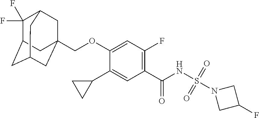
C1(C2CC2)=CC(C(NS(N2CC(F)C2)(=O)=O)=O)=C(F)C=C1OCC12CC3C(F)(F)C(CC(C1)C3)C2
